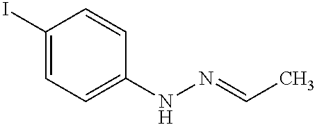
C1(I)=CC=C(NN=CC)C=C1
